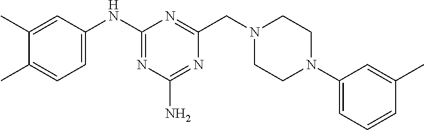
C1(C)=CC(NC2=NC(N)=NC(CN3CCN(C4=CC=CC(C)=C4)CC3)=N2)=CC=C1C
